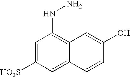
C1=C([HO3S])C=C2C(=C1NN)C=C(O)C=C2
